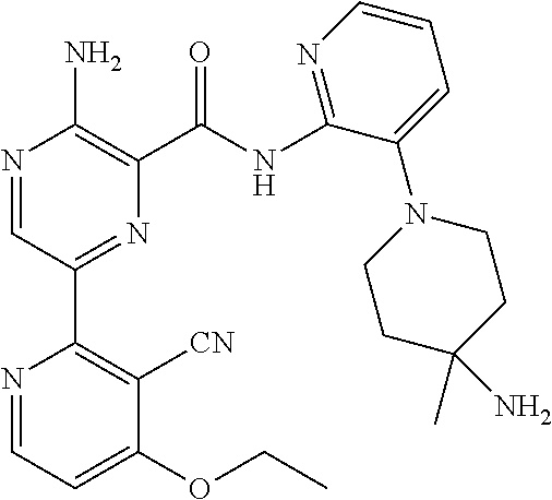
N1=CC(C2=C([CN])C(OCC)=CC=N2)=NC(C(NC2=NC=CC=C2N2CCC(C)(N)CC2)=O)=C1N
